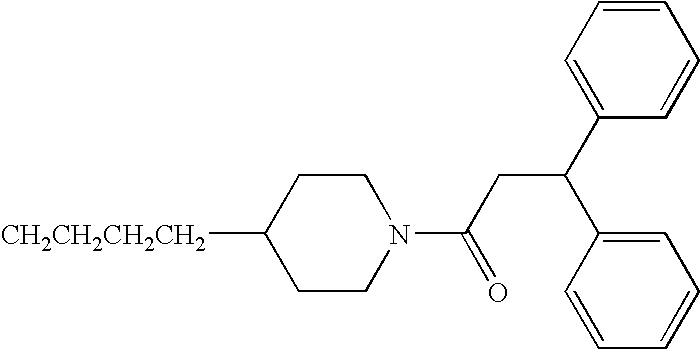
C1CC([CH2CH2CH2CH2])CCN1C(CC(C1=CC=CC=C1)C1=CC=CC=C1)=O
